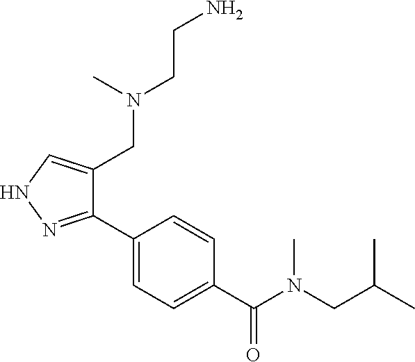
C1(C2=NNC=C2CN(CCN)C)=CC=C(C(N(CC(C)C)C)=O)C=C1
